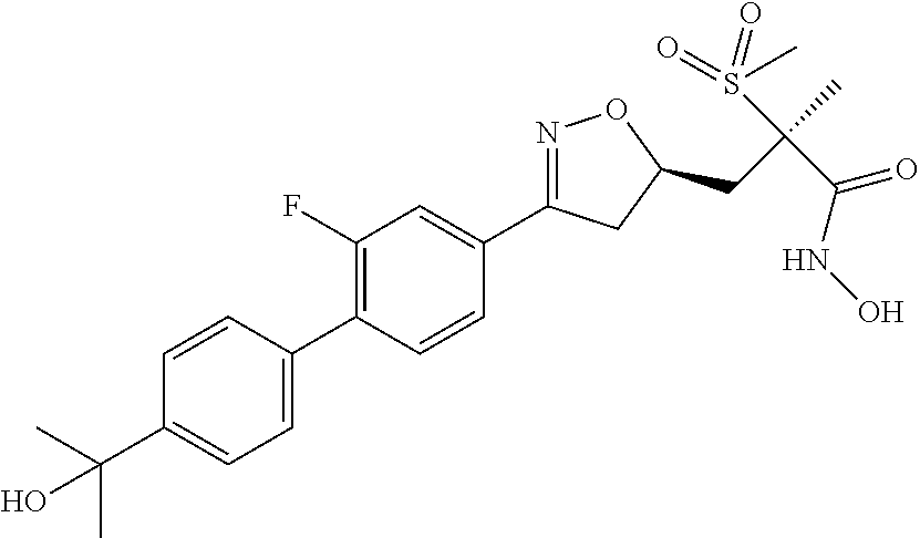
C1(C2=CC=C(C(C)(C)O)C=C2)=C(F)C=C(C2=NOC(CC(C)(S(=O)(C)=O)C(NO)=O)C2)C=C1
